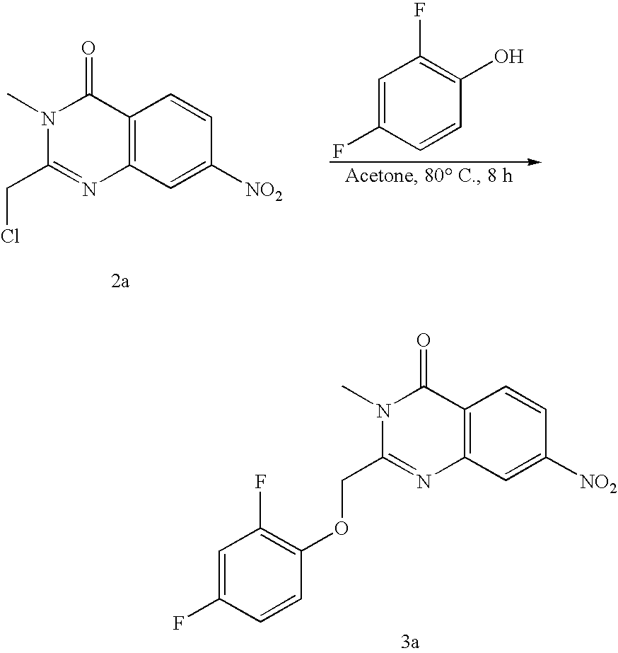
CN1C(=O)C2=C(N=C1COC1=C(F)C=C(F)C=C1)C=C([NO2])C=C2.C1=C(F)C=CC(O)=C1F.CN1C(=O)C2=C(N=C1CCl)C=C([NO2])C=C2
